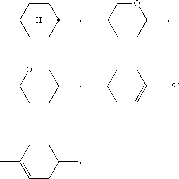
C1(C)CCC(C)CC1.[H].C1(C)CCC(C)OC1.C1(C)CCC(C)CO1.C1(C)CC=C(C)CC1.C1(C)=CCC(C)CC1
